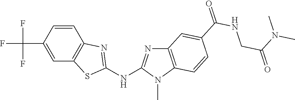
C1(C(F)(F)F)=CC2=C(C=C1)N=C(NC1=NC3=C(N1C)C=CC(C(NCC(=O)N(C)C)=O)=C3)S2
